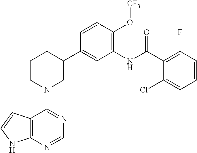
C12=C(N=CN=C1N1CC(C3=CC(NC(C4=C(F)C=CC=C4Cl)=O)=C(O[CF3])C=C3)CCC1)NC=C2
